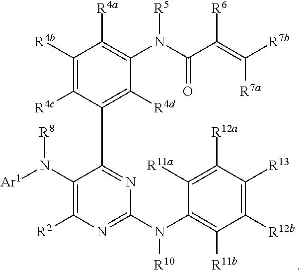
C1([R4b])=C([R4c])C(C2=NC(N(C3=C([R11b])C([R12b])=C([R13])C([R12a])=C3[R11a])[R10])=NC([R2])=C2N([Ar1])[R8])=C([R4d])C(N(C(C(=C([R7b])[R7a])[R6])=O)[R5])=C1[R4a]
